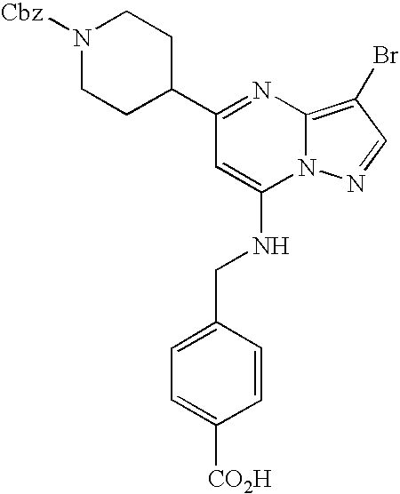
C1(C2CCN([Cbz])CC2)=NC2=C(Br)C=NN2C(NCC2=CC=C([CO2H])C=C2)=C1
